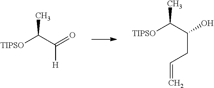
[TIPSO]C(C([H])=O)C.[TIPSO]C(C(CC=C)O)C
